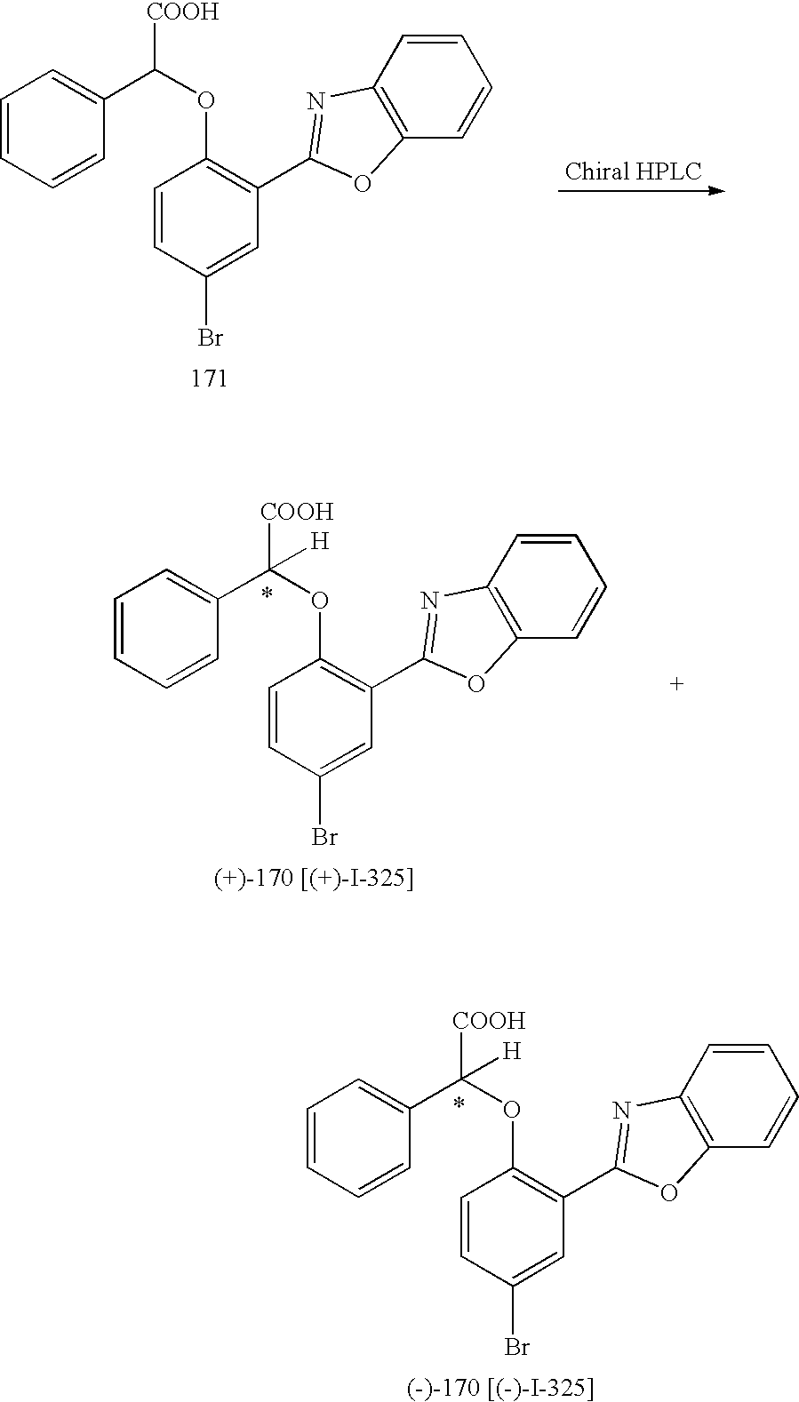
C1=CC=CC(C(OC2=C(C3=NC4=C(O3)C=CC=C4)C=C(Br)C=C2)[COOH])=C1.C1=CC=CC(C(OC2=C(C3=NC4=C(O3)C=CC=C4)C=C(Br)C=C2)([COOH])[H])=C1.C1=CC=CC(C(OC2=C(C3=NC4=C(O3)C=CC=C4)C=C(Br)C=C2)([COOH])[H])=C1
